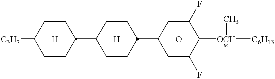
[C3H7]C1CCC(C2CCC(C3CC(F)C([OCH   *]([C6H13])C)C(F)C3)CC2)CC1.[H].[H].O
